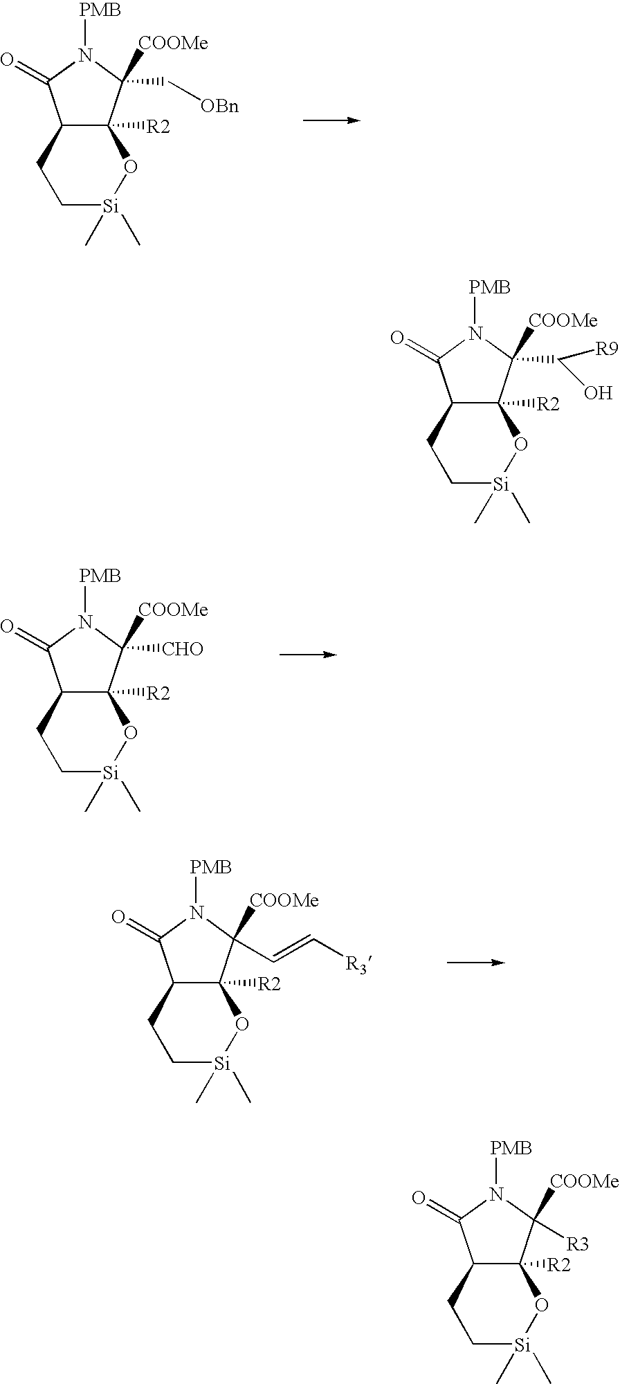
C12C([R2])(C(C[OBn])([COOMe])N([PMB])C1=O)O[Si](C)(C)CC2.C12C([R2])(C([CHO])([COOMe])N([PMB])C1=O)O[Si](C)(C)CC2.C12C([R2])(C(C=C[R3])([COOMe])N([PMB])C1=O)O[Si](C)(C)CC2.C12C([R2])(C(C(O)[R9])([COOMe])N([PMB])C1=O)O[Si](C)(C)CC2.C12C([R2])(C([R3])([COOMe])N([PMB])C1=O)O[Si](C)(C)CC2
